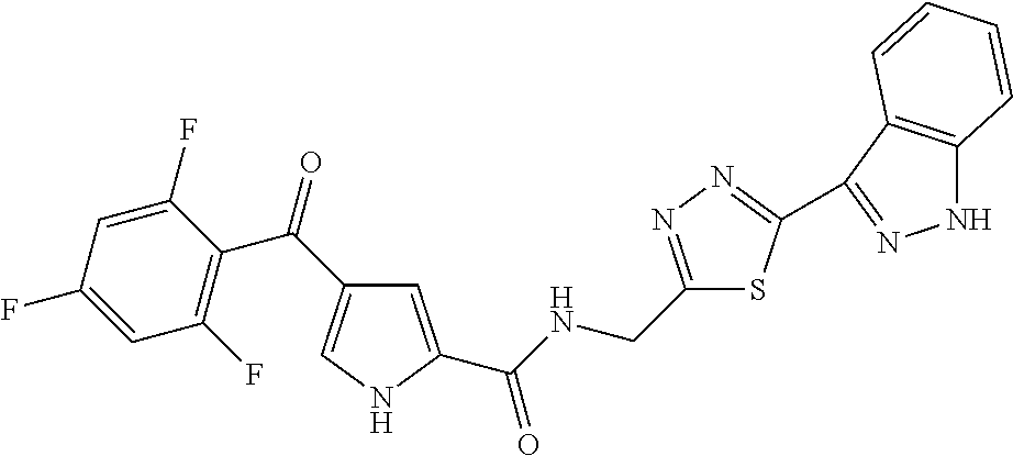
C1=C(C(NCC2=NN=C(C3=NNC4=C3C=CC=C4)S2)=O)NC=C1C(=O)C1=C(F)C=C(F)C=C1F
